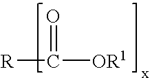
[R]C(=O)[OR1]
